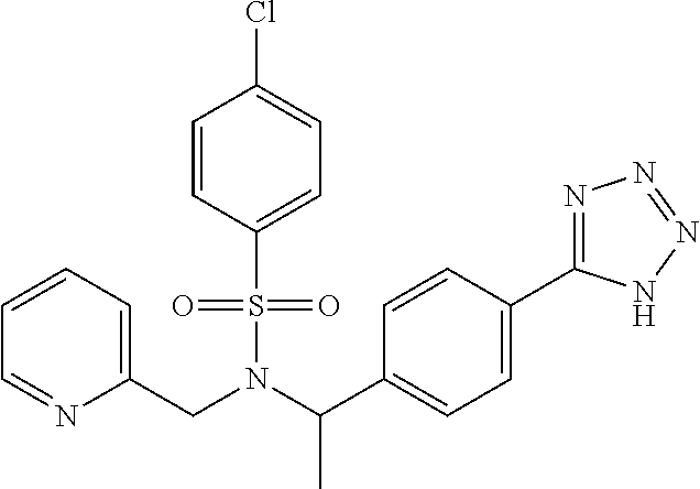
C(N(C(C1=CC=C(C2=NN=NN2)C=C1)C)S(=O)(=O)C1=CC=C(Cl)C=C1)C1=CC=CC=N1
